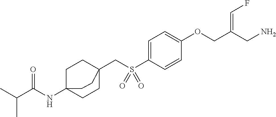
C1=C(S(CC23CCC(NC(C(C)C)=O)(CC2)CC3)(=O)=O)C=CC(OCC(CN)=CF)=C1
